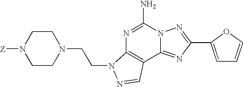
C12=NC(C3=CC=CO3)=NN1C(N)=NC1=C2C=NN1CCN1CCN([Z])CC1
